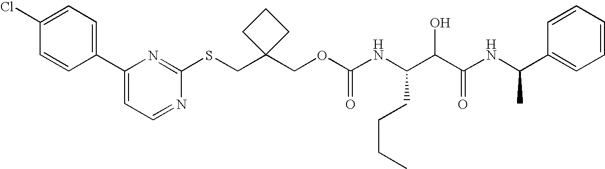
S(CC1(COC(NC(C(C(NC(C2=CC=CC=C2)C)=O)O)CCCC)=O)CCC1)C1=NC(C2=CC=C(Cl)C=C2)=CC=N1
